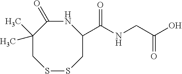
N1C(=O)C(C)(C)CSSCC1C(NCC(O)=O)=O
